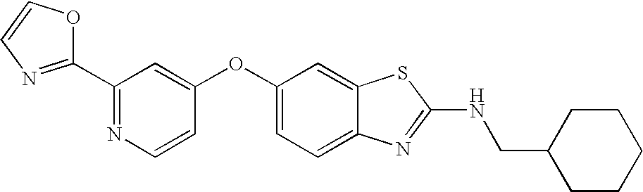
N1=C(C2=NC=CO2)C=C(OC2=CC=C3C(=C2)SC(NCC2CCCCC2)=N3)C=C1
